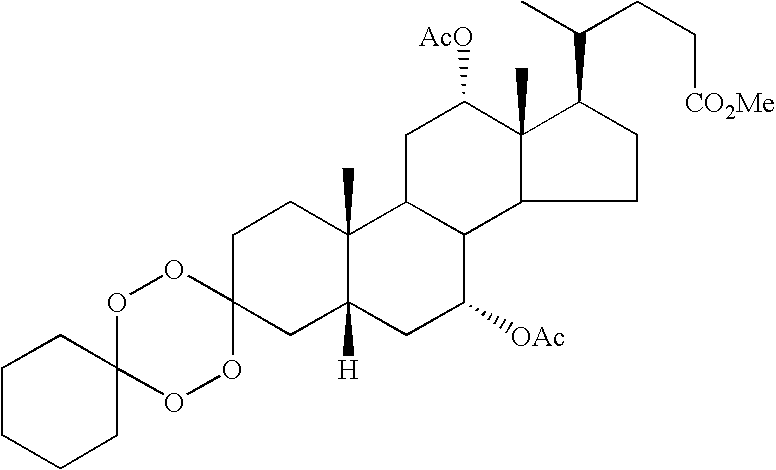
O1C2(OOC3(O1)CC1([H])C(C)(CC3)C3C(C([OAc])C1)C1C(C)(C([AcO])C3)C(C(C)CC[CO2Me])CC1)CCCCC2
